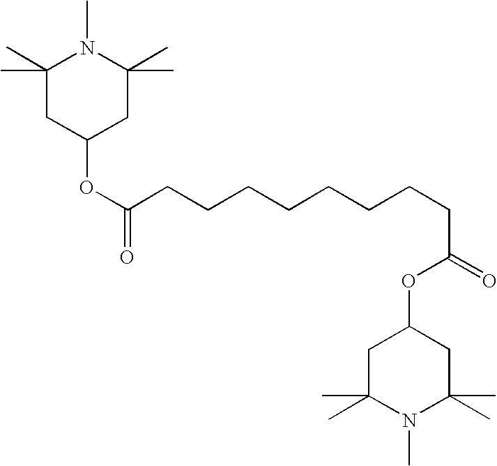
C1(C)(C)CC(OC(=O)CCCCCCCCC(=O)OC2CC(C)(C)N(C)C(C)(C)C2)CC(C)(C)N1C
